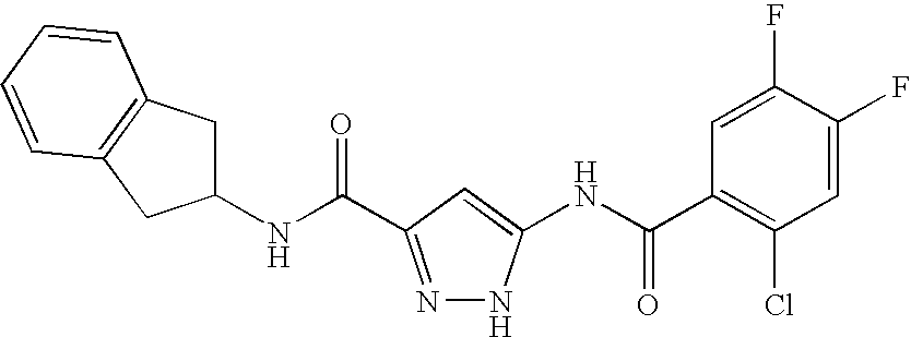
C1(NC(=O)C2=NNC(NC(C3=C(Cl)C=C(F)C(F)=C3)=O)=C2)CC2=C(C1)C=CC=C2
